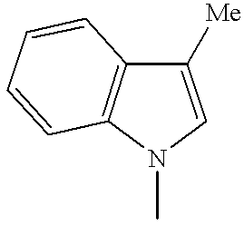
C1([Me])=CN(C)C2=C1C=CC=C2
